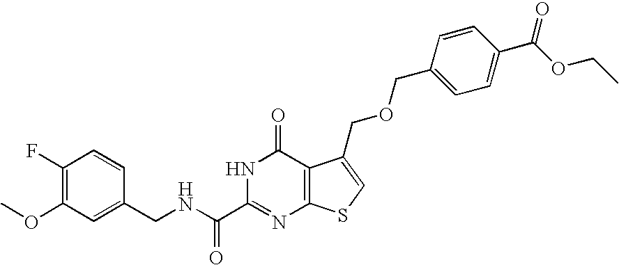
C1(CNC(C2=NC3=C(C(=O)N2)C(COCC2=CC=C(C(OCC)=O)C=C2)=CS3)=O)=CC(OC)=C(F)C=C1
